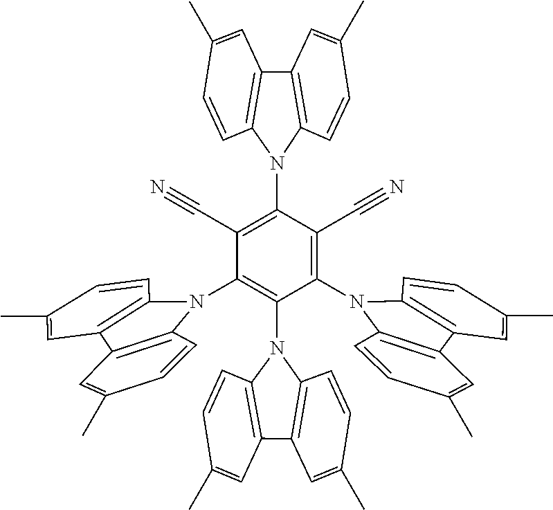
C1=C(C)C=CC2=C1C1=C(C=CC(C)=C1)N2C1=C(C#N)C(N2C3=C(C4=C2C=CC(C)=C4)C=C(C)C=C3)=C(C#N)C(N2C3=C(C=C(C)C=C3)C3=C2C=CC(C)=C3)=C1N1C2=C(C=C(C)C=C2)C2=C1C=CC(C)=C2
